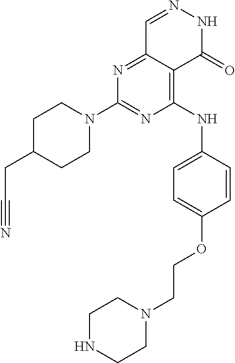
N1=C2C(=C(NC3=CC=C(OCCN4CCNCC4)C=C3)N=C1N1CCC(CC#N)CC1)C(=O)NN=C2
